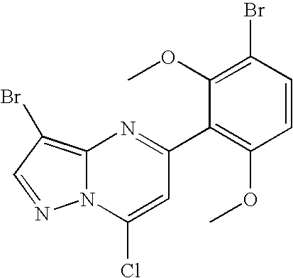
C12=C(Br)C=NN1C(Cl)=CC(C1=C(OC)C=CC(Br)=C1OC)=N2
